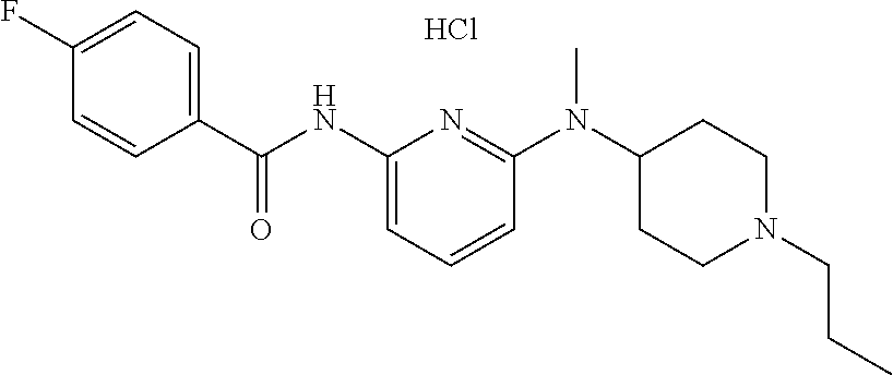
C1(C(NC2=CC=CC(N(C3CCN(CCC)CC3)C)=N2)=O)=CC=C(F)C=C1.Cl
